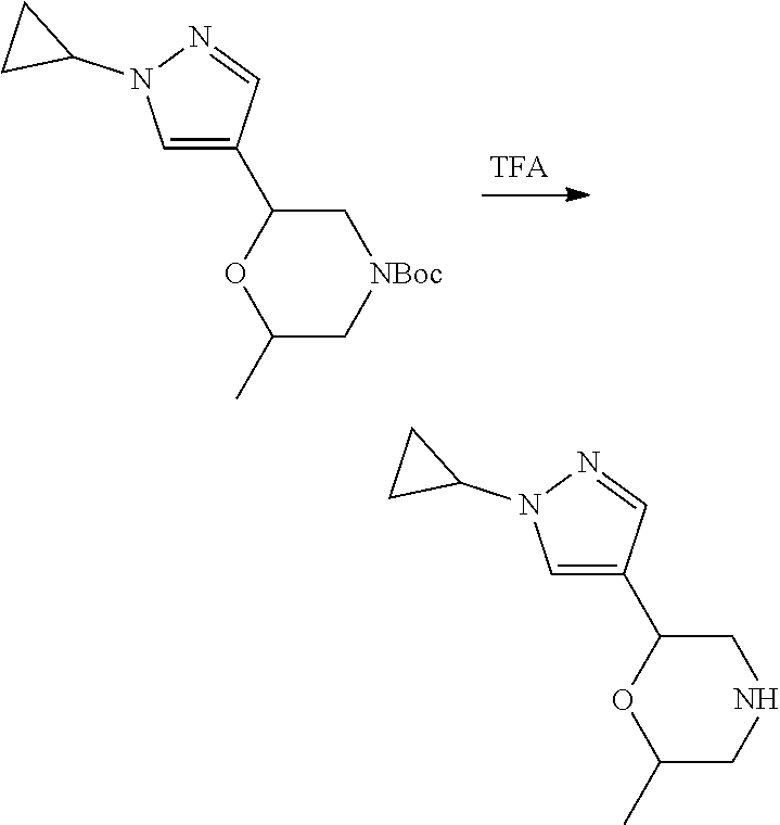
C1=C(C2OC(C)C[NBoc]C2)C=NN1C1CC1.C1=C(C2OC(C)CNC2)C=NN1C1CC1
